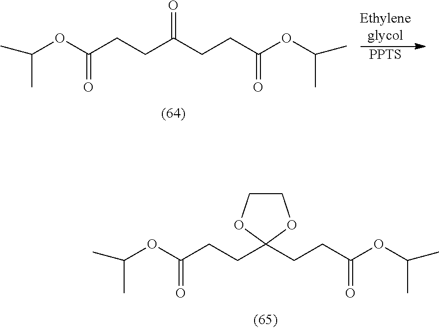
O(C(CCC1(CCC(OC(C)C)=O)OCCO1)=O)C(C)C.O(C(CCC(CCC(OC(C)C)=O)=O)=O)C(C)C.[PPTS]
